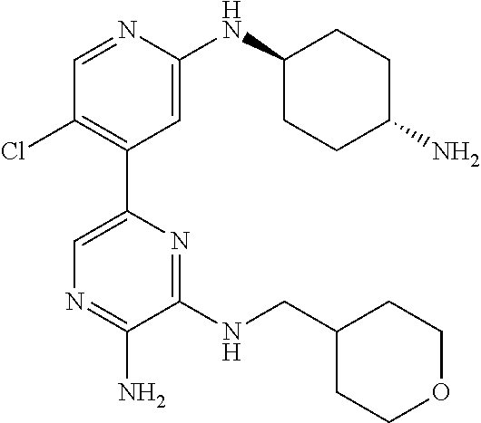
C1=NC(NC2CCC(N)CC2)=CC(C2=CN=C(N)C(NCC3CCOCC3)=N2)=C1Cl
